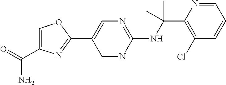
N(C(C1=C(Cl)C=CC=N1)(C)C)C1=NC=C(C2=NC(C(=O)N)=CO2)C=N1
